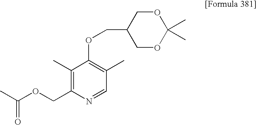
O(CC1=C(C)C(OCC2COC(C)(C)OC2)=C(C)C=N1)C(C)=O
